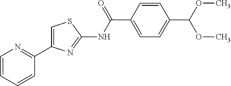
C1=CC=CC(C2=CSC(NC(C3=CC=C(C(OC)OC)C=C3)=O)=N2)=N1
